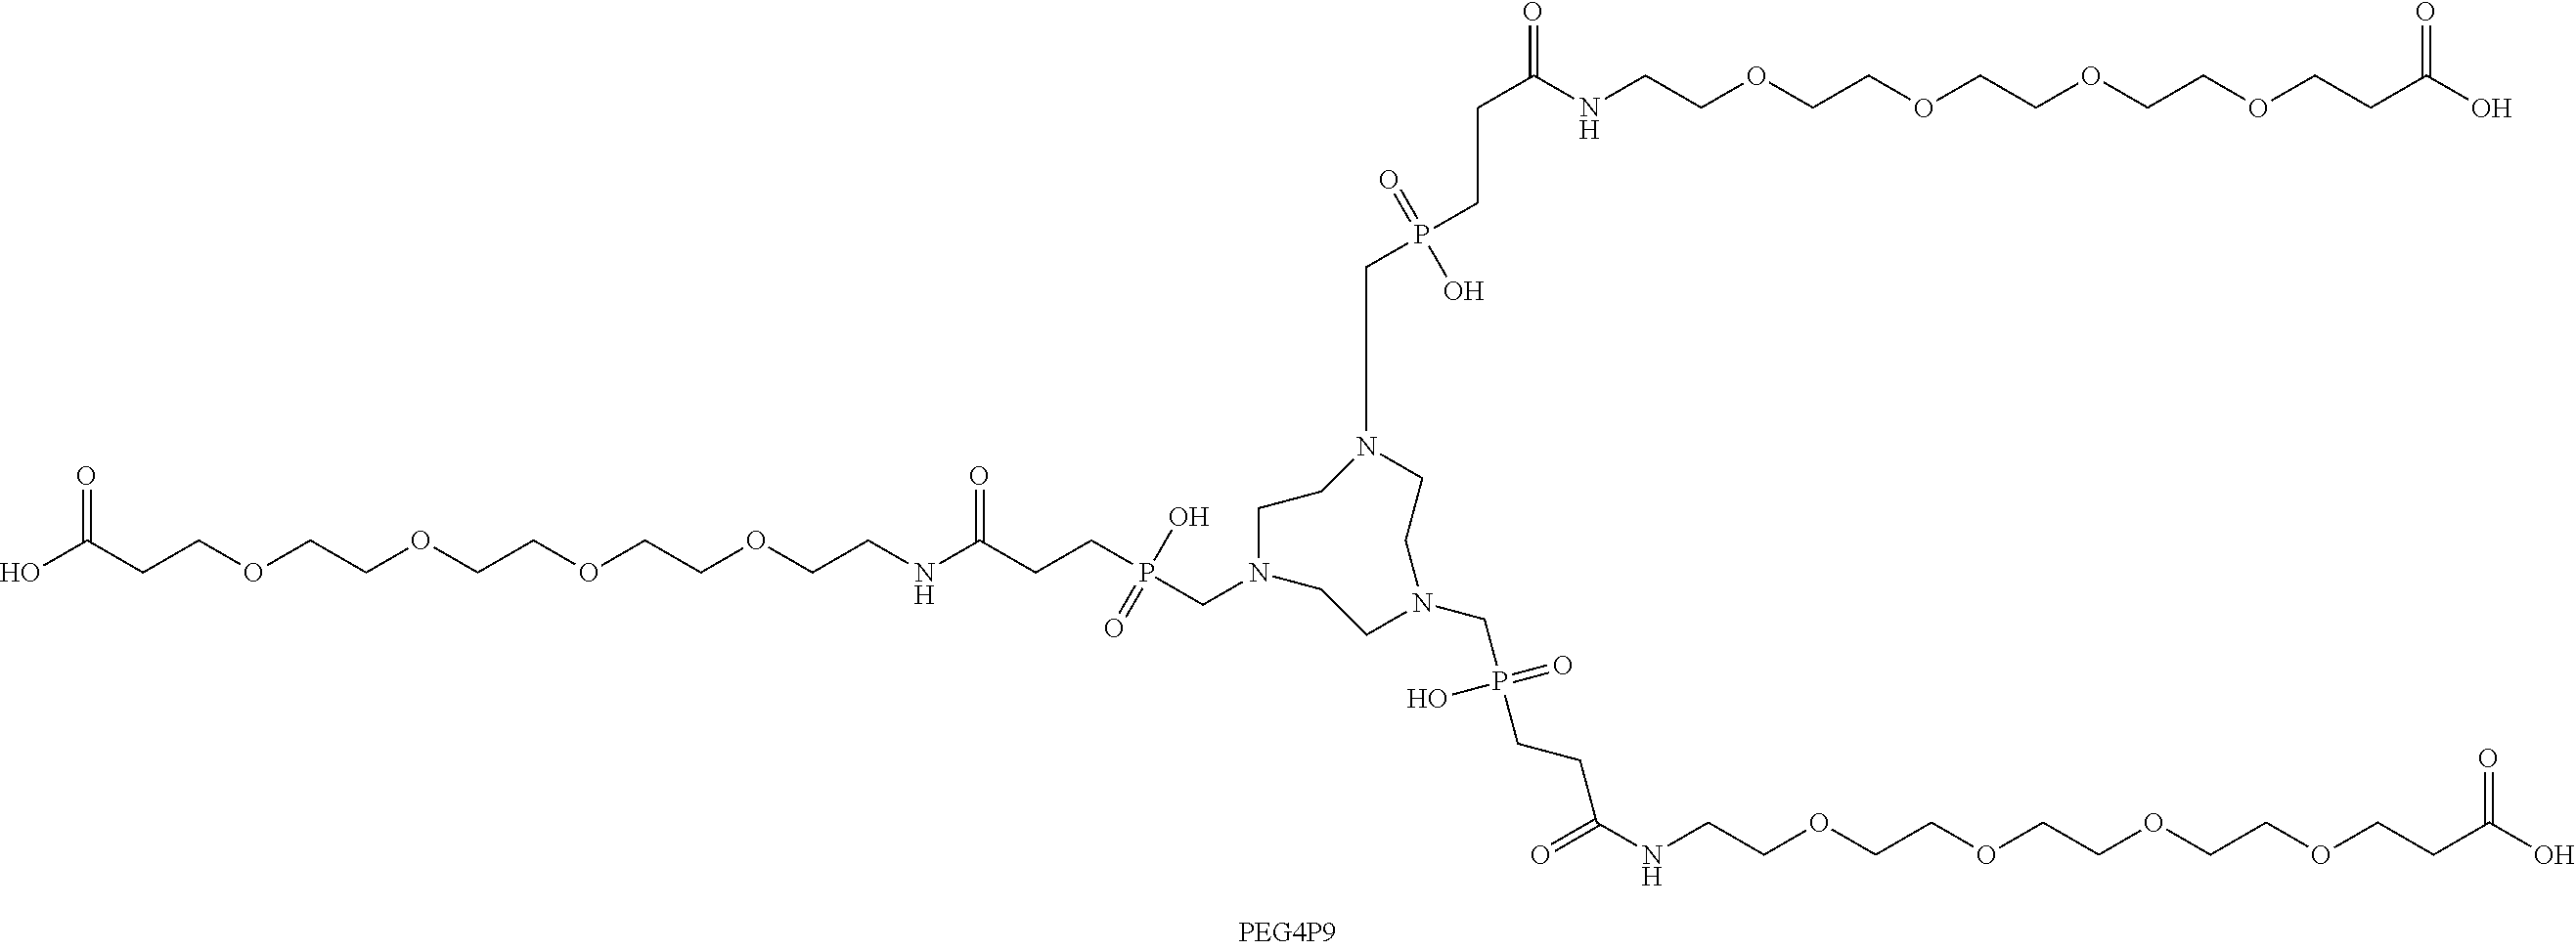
P(CCC(=O)NCCOCCOCCOCCOCCC(O)=O)(=O)(O)CN1CCN(CP(CCC(=O)NCCOCCOCCOCCOCCC(O)=O)(=O)O)CCN(CP(CCC(NCCOCCOCCOCCOCCC(O)=O)=O)(O)=O)CC1
